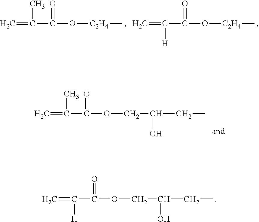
C=C(C)C(O[C2H4]C)=O.C=C(C(O[C2H4]C)=O)[H].C=C(C)C(OCC(O)CC)=O.C=C(C(OCC(O)CC)=O)[H]
